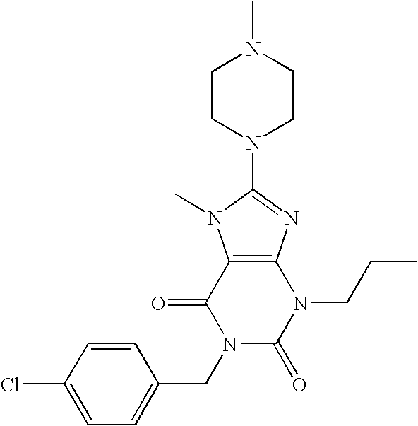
C12=C(N=C(N3CCN(C)CC3)N1C)N(CCC)C(=O)N(CC1=CC=C(Cl)C=C1)C2=O
